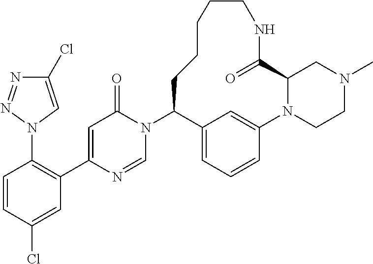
N1(C2C3=CC=CC(=C3)N3CCN(C)CC3C(=O)NCCCCC2)C(=O)C=C(C2=C(N3C=C(Cl)N=N3)C=CC(Cl)=C2)N=C1
